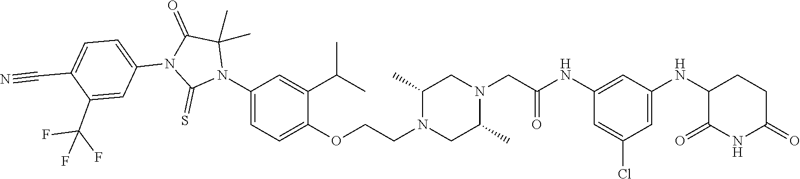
C1=C(Cl)C=C(NC2C(=O)NC(=O)CC2)C=C1NC(CN1CC(C)N(CCOC2=CC=C(N3C(C)(C)C(=O)N(C4=CC=C(C#N)C(C(F)(F)F)=C4)C3=S)C=C2C(C)C)CC1C)=O
